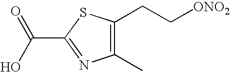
C(C1=NC(C)=C(CC[ONO2])S1)(O)=O
